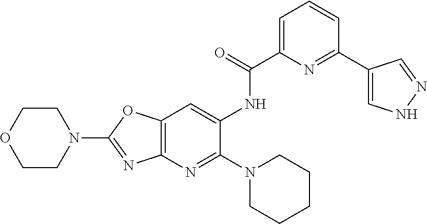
C1(N2CCCCC2)=NC2=C(C=C1NC(=O)C1=CC=CC(C3=CNN=C3)=N1)OC(N1CCOCC1)=N2
